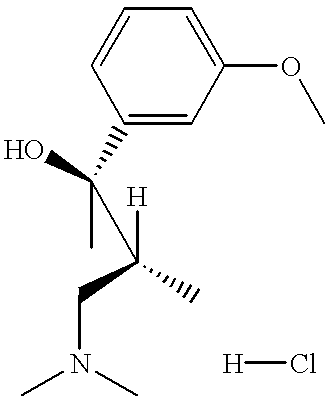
C1(OC)=CC=CC(C(O)(C)C([H])(CN(C)C)C)=C1.[H]Cl
